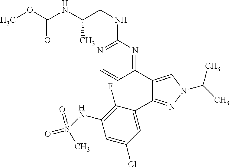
C1(C2=NC(NCC(NC(OC)=O)C)=NC=C2)=CN(C(C)C)N=C1C1=CC(Cl)=CC(NS(=O)(C)=O)=C1F
